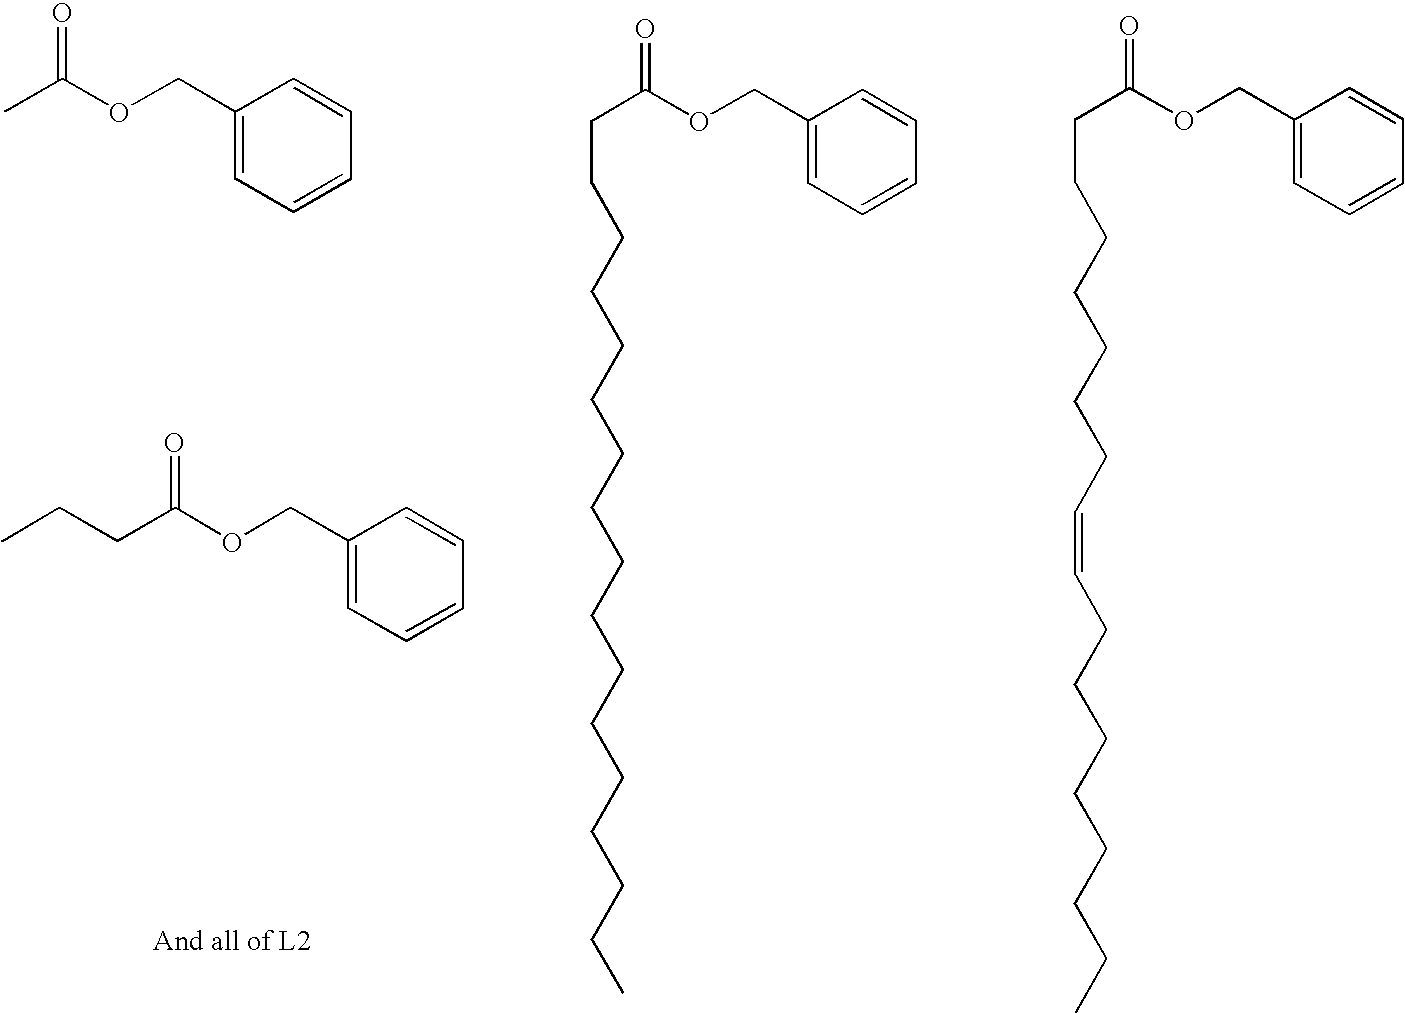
C1(COC(C)=O)=CC=CC=C1.C1(COC(CCC)=O)=CC=CC=C1.C1(COC(CCCCCCCCCCCCCCCCC)=O)=CC=CC=C1.C1(COC(CCCCCCCC=CCCCCCCCC)=O)=CC=CC=C1
